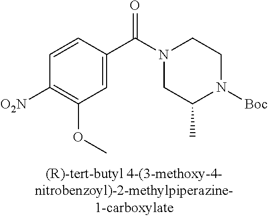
C1=C(C(=O)N2CC(C)N([Boc])CC2)C=CC([O2N])=C1OC
